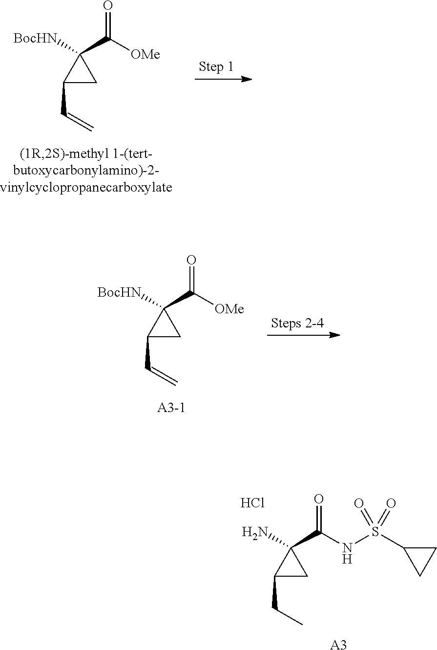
C1(CC)CC1(N)C(NS(C1CC1)(=O)=O)=O.Cl.[A3].C1(C=C)CC1([BocHN])C([OMe])=O.C1(C=C)CC1([BocHN])C([OMe])=O
